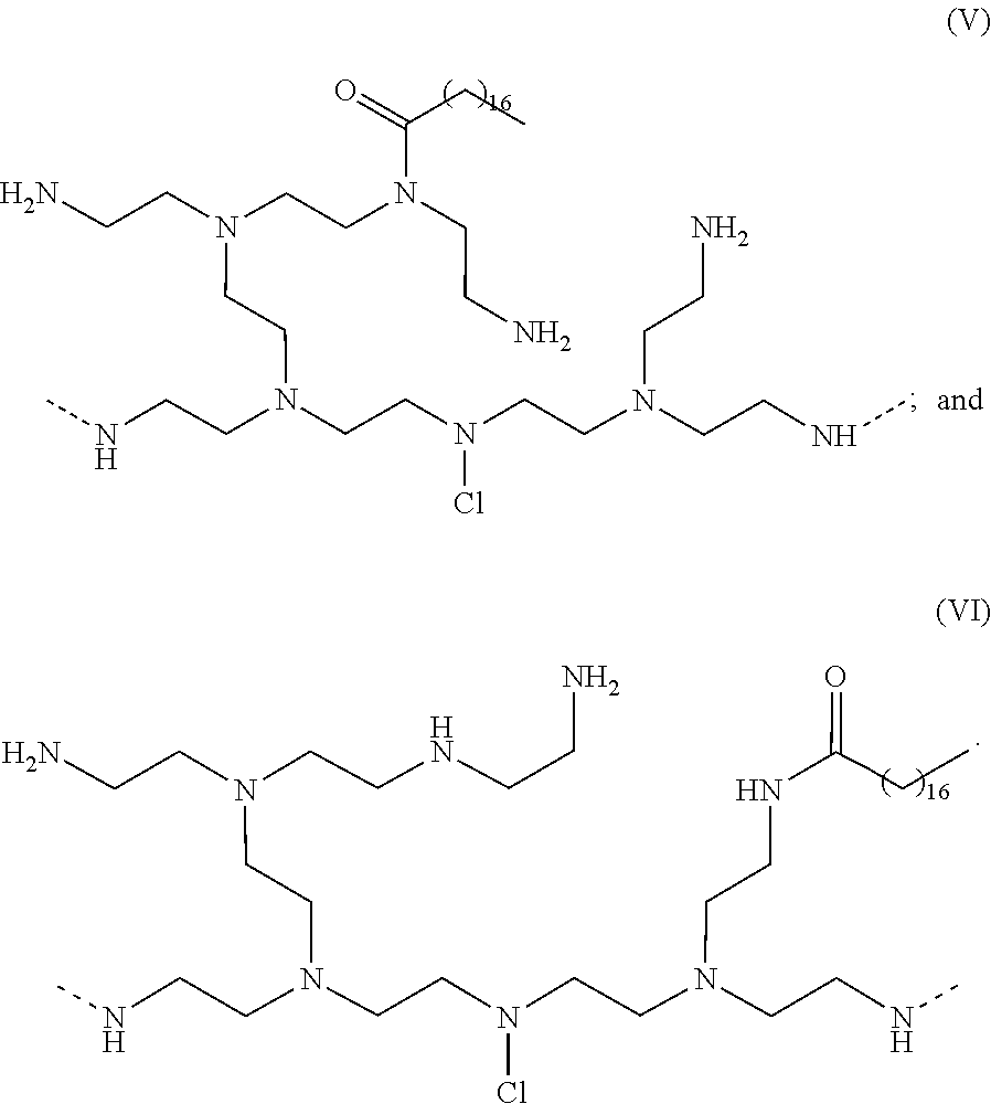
N(CCN(CCN(CCN(CCN)C(=O)CC)CCN)CCNC)(CCN(CCN)CCNC)Cl.ClN(CCN(CCN(CCN)CCNCCN)CCNC)CCN(CCNC(CCCC)=O)CCNC
